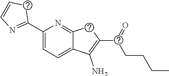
C1(C2=NC=CS2)=CC=C2C(=N1)SC(S(CCCC)=O)=C2N
